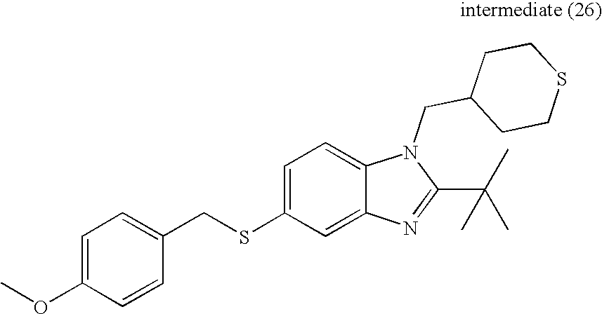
S(C1=CC=C2C(=C1)N=C(C(C)(C)C)N2CC1CCSCC1)CC1=CC=C(OC)C=C1
